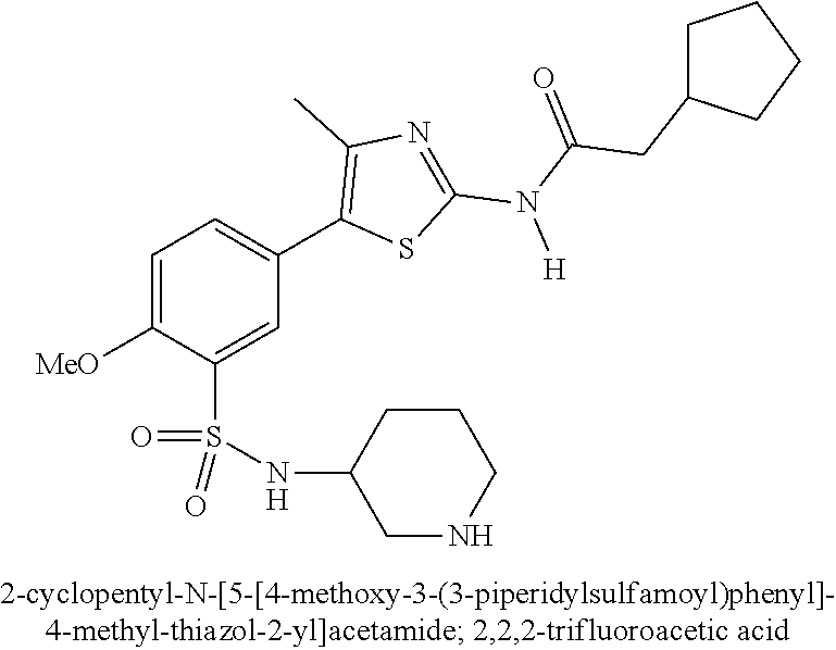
C1=C([OMe])C(S(NC2CNCCC2)(=O)=O)=CC(C2=C(C)N=C(N(C(=O)CC3CCCC3)[H])S2)=C1
